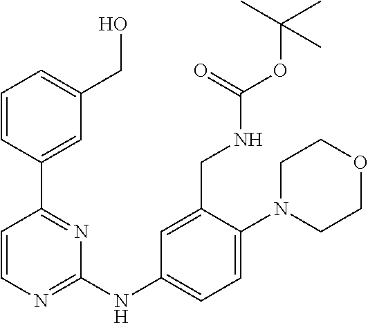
C1=CN=C(NC2=CC=C(N3CCOCC3)C(CNC(OC(C)(C)C)=O)=C2)N=C1C1=CC(CO)=CC=C1
